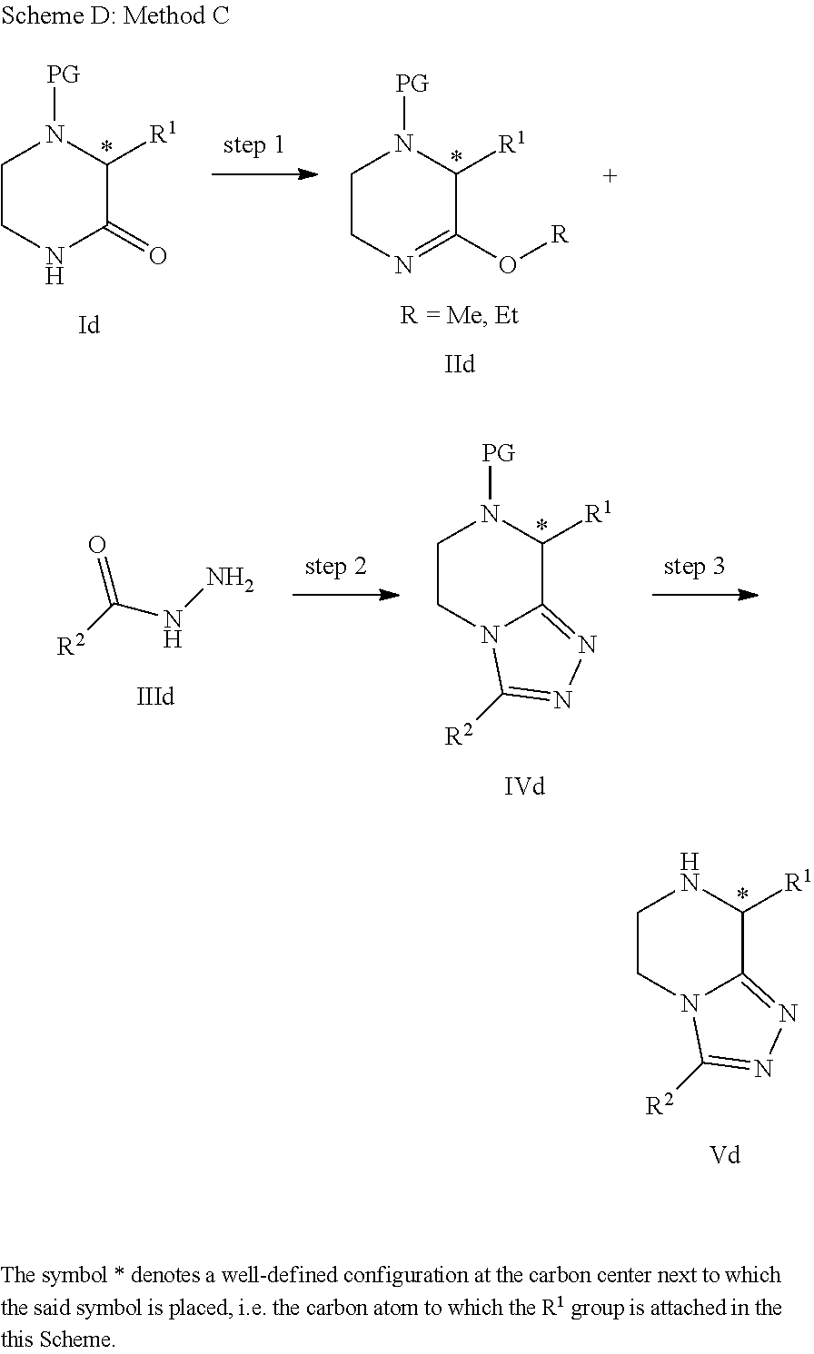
[R2]C(NN)=O.C1CN2C(=NN=C2[R2])C([R1])N1[PG].C1CN2C(=NN=C2[R2])C([R1])N1.C1CNC(=O)C([R1])N1[PG].C1CN=C(O[R])C([R1])N1[PG]
